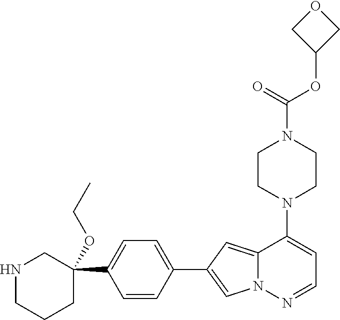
N1(C2=CC=NN3C2=CC(C2=CC=C(C4(OCC)CNCCC4)C=C2)=C3)CCN(C(OC2COC2)=O)CC1
